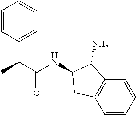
C1=CC(C(C(=O)NC2CC3=C(C2N)C=CC=C3)C)=CC=C1
